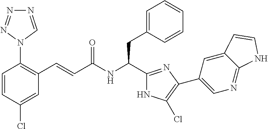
C1=CC(Cl)=CC(C=CC(NC(C2=NC(C3=CN=C4C(=C3)C=CN4)=C(Cl)N2)CC2=CC=CC=C2)=O)=C1N1C=NN=N1
